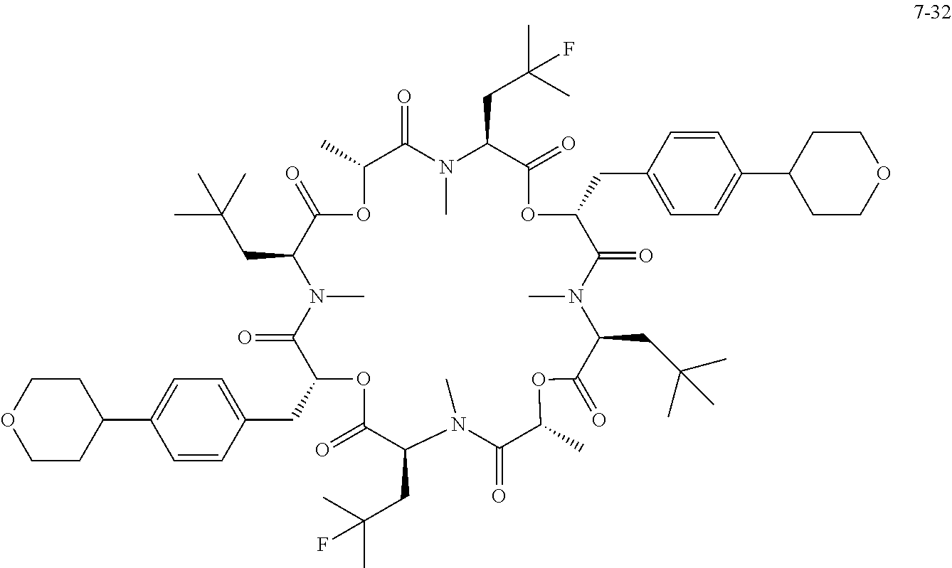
C1=CC(CC2C(=O)N(C)C(CC(C)(C)C)C(=O)OC(C)C(=O)N(C)C(CC(C)(C)F)C(=O)OC(CC3=CC=C(C4CCOCC4)C=C3)C(=O)N(C)C(CC(C)(C)C)C(=O)OC(C)C(=O)N(C)C(CC(C)(C)F)C(=O)O2)=CC=C1C1CCOCC1
